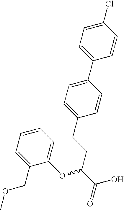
C1(Cl)=CC=C(C2=CC=C(CCC(C(O)=O)OC3=CC=CC=C3COC)C=C2)C=C1
